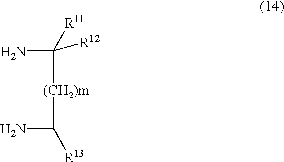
C([(CH2)m]C([R11])([R12])N)([R13])N
